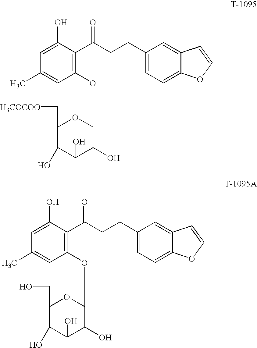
O.C1(C[H3COCOO])C(O)CC(O)C(OC2=C(C(CCC3=CC=C4C(=C3)C=CO4)=O)C(O)=CC(C)=C2)O1.C1(CO)C(O)CC(O)C(OC2=C(C(CCC3=CC=C4C(=C3)C=CO4)=O)C(O)=CC(C)=C2)O1.O
